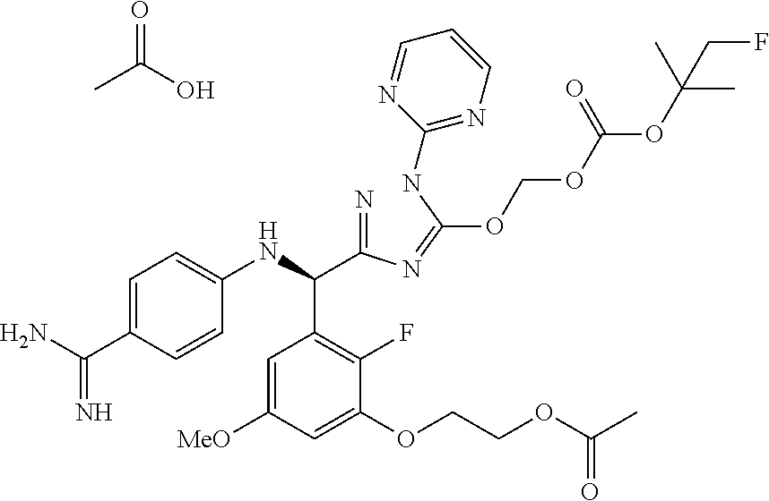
C1=C(C(N)=N)C=CC(NC(C2=C(F)C(OCCOC(C)=O)=CC([MeO])=C2)C(=N)N=C(NC2=NC=CC=N2)OCOC(OC(CF)(C)C)=O)=C1.CC(O)=O
